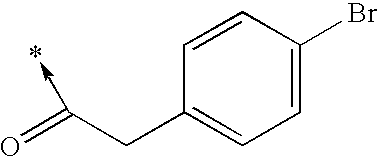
C1=C(Br)C=CC(CC(=O)->*)=C1
